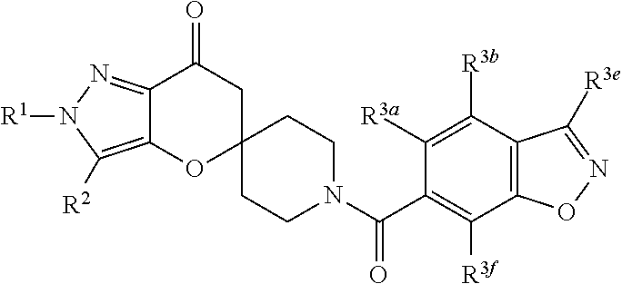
C12=C([R2])N([R1])N=C1C(=O)CC1(O2)CCN(C(C2=C([R3f])C3=C(C([R3b])=C2[R3a])C([R3e])=NO3)=O)CC1
